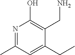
N1=C(C)C=C(CC)C(CN)=C1O
